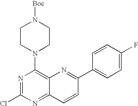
N1=C(Cl)N=C2C(=C1N1CCN([Boc])CC1)N=C(C1=CC=C(F)C=C1)C=C2
